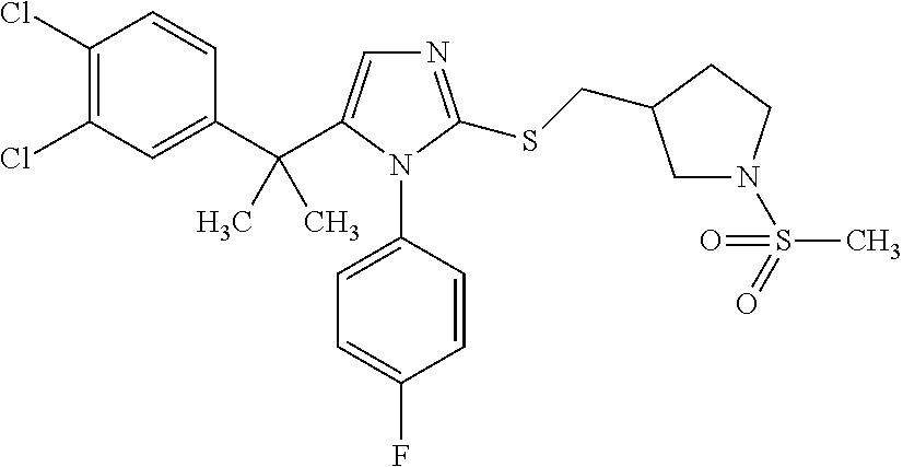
C1(C(C2=CN=C(SCC3CN(S(=O)(C)=O)CC3)N2C2=CC=C(F)C=C2)(C)C)=CC(Cl)=C(Cl)C=C1
